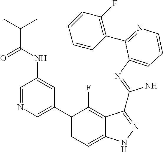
C1=C(C2=CC=C3C(=C2F)C(C2=NC4=C(N2)C=CN=C4C2=C(F)C=CC=C2)=NN3)C=C(NC(=O)C(C)C)C=N1
